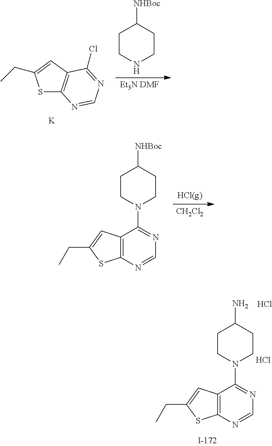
[CH2Cl2].C12=C(N=CN=C1N1CCC([NHBoc])CC1)SC(CC)=C2.C12=C(N=CN=C1N1CCC(N)CC1)SC(CC)=C2.Cl.Cl.S1C2=C(C=C1CC)C(Cl)=NC=N2.[K].C1CNCCC1[NHBoc].[Et3N DMF]
